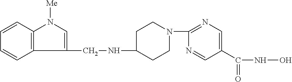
C12=C(C=CC=C1)N([Me])C=C2CNC1CCN(C2=NC=C(C(NO)=O)C=N2)CC1
